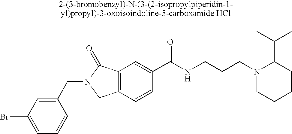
C1=C(Br)C=C(CN2CC3=C(C2=O)C=C(C(NCCCN2CCCCC2C(C)C)=O)C=C3)C=C1
